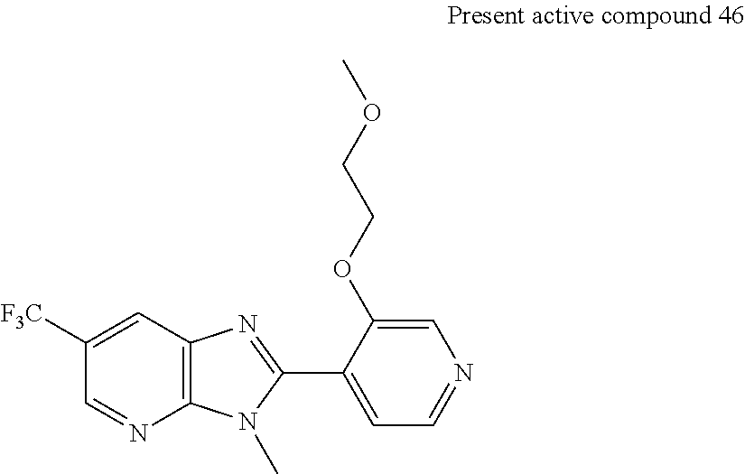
C1=C([F3C])C=NC2=C1N=C(C1=CC=NC=C1OCCOC)N2C
